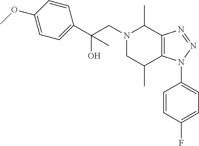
C1(OC)=CC=C(C(CN2CC(C)C3=C(C2C)N=NN3C2=CC=C(F)C=C2)(O)C)C=C1
